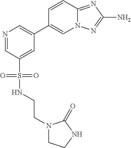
N1=CC(S(=O)(=O)NCCN2CCNC2=O)=CC(C2=CN3C(=NC(N)=N3)C=C2)=C1
